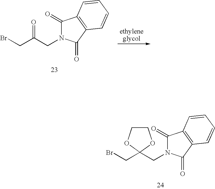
C(C(CN1C(=O)C2=C(C1=O)C=CC=C2)=O)Br.C(C1(CN2C(=O)C3=C(C2=O)C=CC=C3)OCCO1)Br
